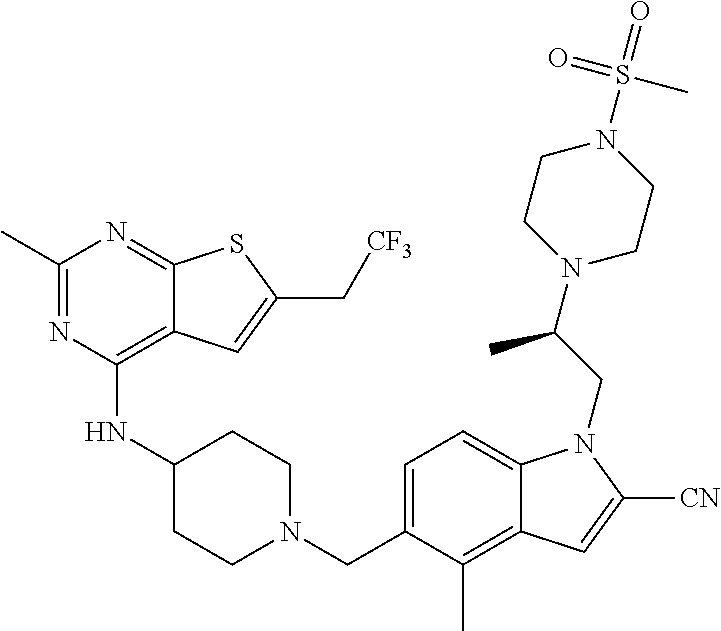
C1=C(CN2CCC(NC3=C4C(=NC(C)=N3)SC(C[CF3])=C4)CC2)C(C)=C2C(=C1)N(CC(N1CCN(S(C)(=O)=O)CC1)C)C([CN])=C2
